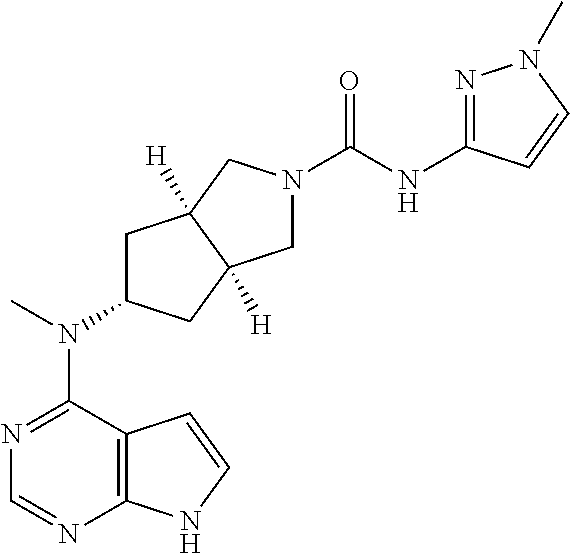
N1=C(N(C2CC3([H])C([H])(C2)CN(C(NC2=NN(C)C=C2)=O)C3)C)C2=C(N=C1)NC=C2
